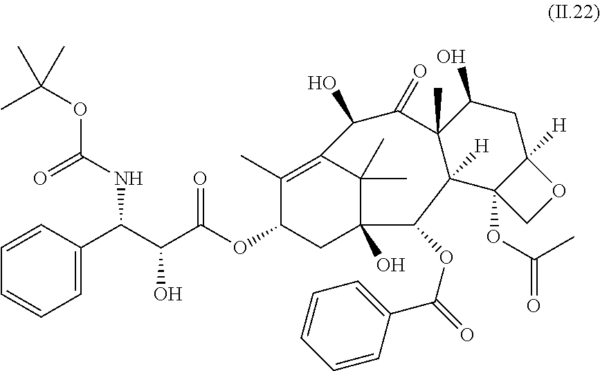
C1=C(C(C(C(OC2CC3(O)C(C)(C)C(=C2C)C(O)C(=O)C2(C)C([H])(C4(OC(=O)C)C([H])(CC2O)OC4)C3OC(=O)C2=CC=CC=C2)=O)O)NC(OC(C)(C)C)=O)C=CC=C1
